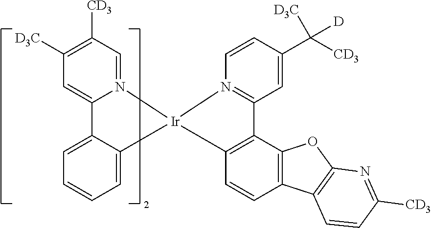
C1([D3C])=C([CD3])C=N2C(=C1)C1=CC=CC=C1[Ir]21N2=C(C=C(C([CD3])([D3C])[D])C=C2)C2=C1C=CC1=C2OC2=C1C=CC([CD3])=N2
